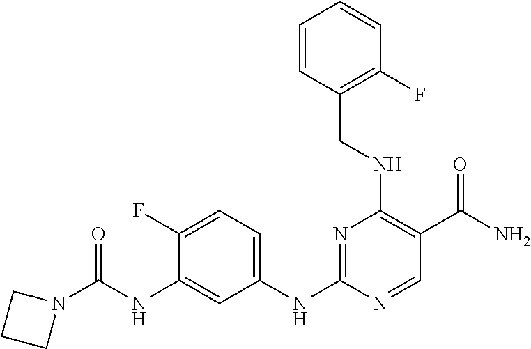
C1(CNC2=C(C(N)=O)C=NC(NC3=CC=C(F)C(NC(=O)N4CCC4)=C3)=N2)=C(F)C=CC=C1
